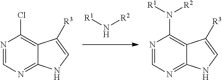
N1=CN=C2C(=C1Cl)C([R3])=CN2.N1=CN=C2C(=C1N([R1])[R2])C([R3])=CN2.N([R2])[R1]
